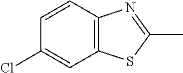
C1(Cl)=CC2=C(C=C1)N=C(C)S2
